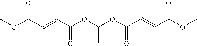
COC(C=CC(OC(OC(C=CC(OC)=O)=O)C)=O)=O
